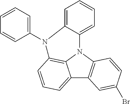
C12=CC=CC3=C1N(C1=C2C=C(Br)C=C1)C1=CC=CC=C1N3C1=CC=CC=C1
